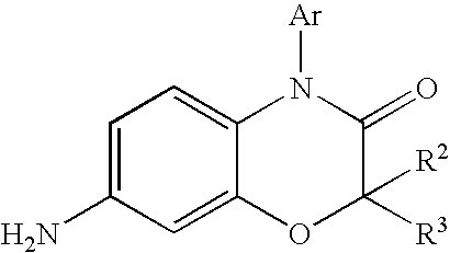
C1=C(N)C=C2C(=C1)N([Ar])C(=O)C([R3])([R2])O2
